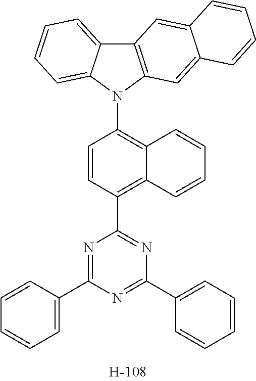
C12=C(N(C3=C4C(=C(C5=NC(C6=CC=CC=C6)=NC(C6=CC=CC=C6)=N5)C=C3)C=CC=C4)C3=CC=CC=C13)C=C1C(=C2)C=CC=C1
